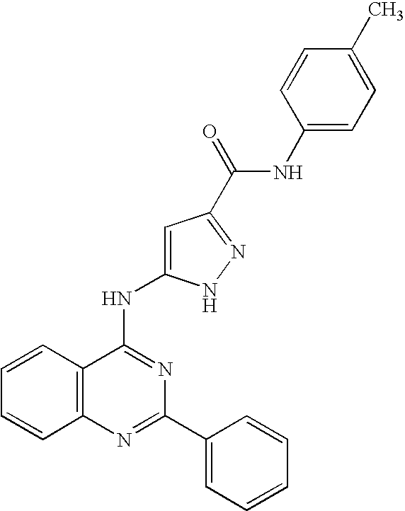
C12=C(N=C(C3=CC=CC=C3)N=C1NC1=CC(C(=O)NC3=CC=C(C)C=C3)=NN1)C=CC=C2
